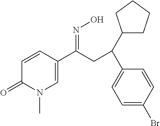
C1=CC(C(CC(C2=CC=C(Br)C=C2)C2CCCC2)=NO)=CN(C)C1=O
